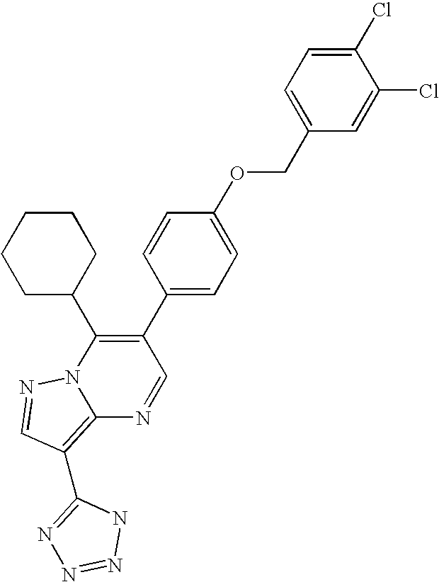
C12=C(C3=NN=NN3)C=NN1C(C1CCCCC1)=C(C1=CC=C(OCC3=CC=C(Cl)C(Cl)=C3)C=C1)C=N2
